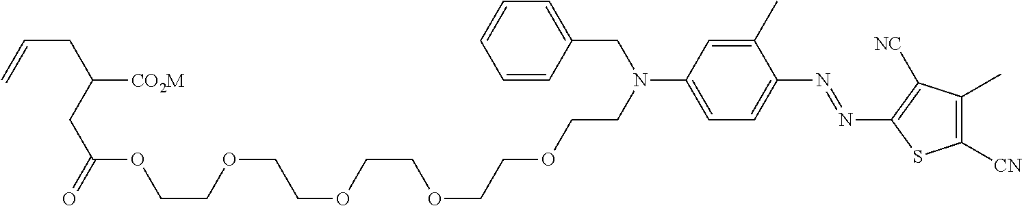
C1(C)=CC(N(CCOCCOCCOCCOCCOC(CC([CO2M])CC=C)=O)CC2=CC=CC=C2)=CC=C1N=NC1=C([NC])C(C)=C([CN])S1
